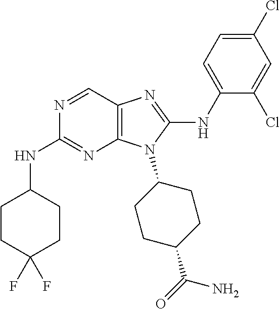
N1=CC2=C(N=C1NC1CCC(F)(F)CC1)N(C1CCC(C(=O)N)CC1)C(NC1=CC=C(Cl)C=C1Cl)=N2
